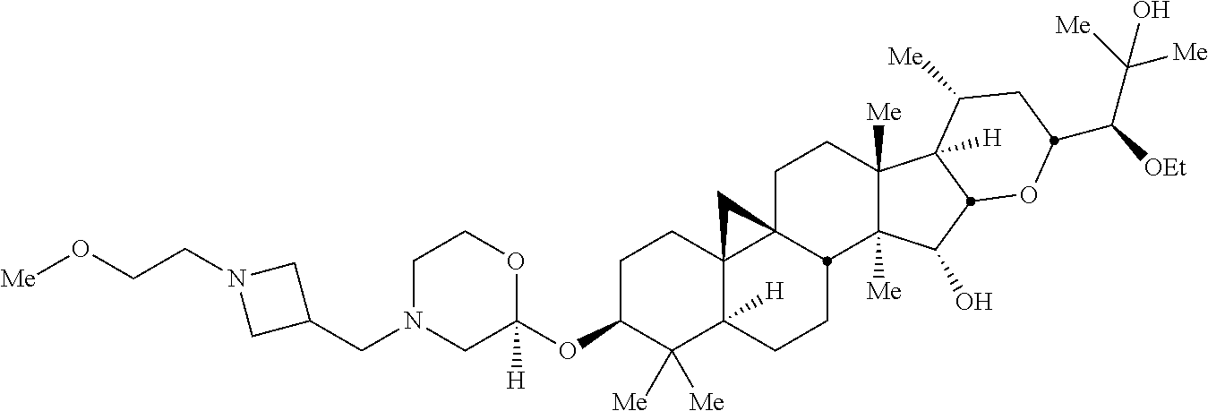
C1N(CC2CN(CCO[Me])C2)CC(OC2C([Me])([Me])C3([H])C4(CC2)C2(CCC5([Me])C([Me])(C(O)C6C5([H])C([Me])CC(C([OEt])C([Me])([Me])O)O6)C2CC3)C4)([H])OC1
